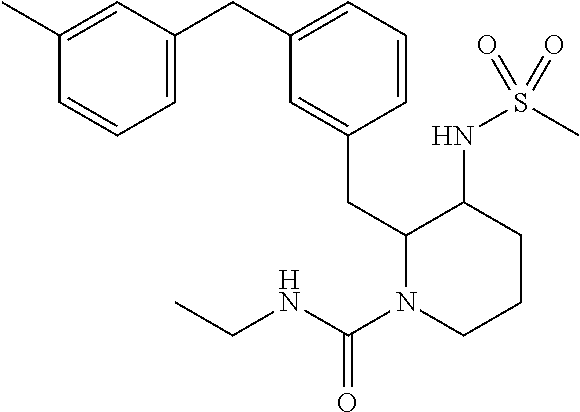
C1(C)=CC(CC2=CC=CC(CC3N(C(NCC)=O)CCCC3NS(C)(=O)=O)=C2)=CC=C1
